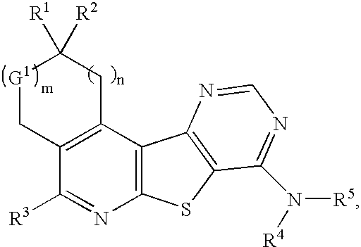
[G1]1CC2=C(CC1([R1])[R2])C1=C(N=C2[R3])SC2=C1N=CN=C2N([R5])[R4]
